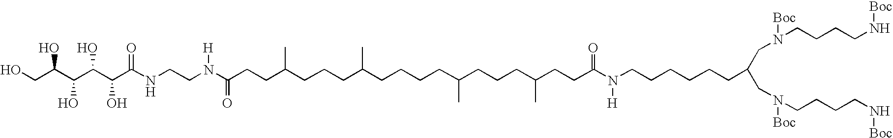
OCC(C(C(C(C(NCCN(C(CCC(CCCC(CCCCC(CCCC(CCC(N(CCCCCCC(CN([Boc])CCCCN[Boc])CN([Boc])CCCCN[Boc])[H])=O)C)C)C)C)=O)[H])=O)O)O)O)O
